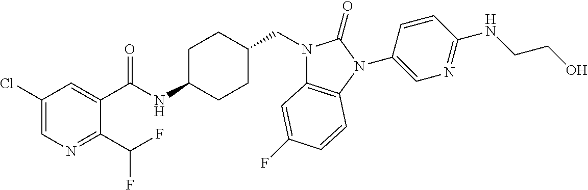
C1(Cl)=CN=C(C(F)F)C(C(NC2CCC(CN3C4=C(N(C5=CN=C(NCCO)C=C5)C3=O)C=CC(F)=C4)CC2)=O)=C1
